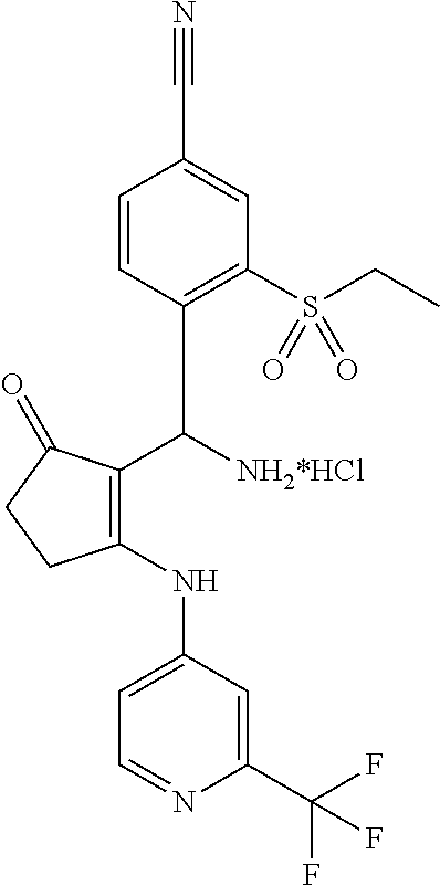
C1=CC(C(C2=C(NC3=CC=NC(C(F)(F)F)=C3)CCC2=O)[NH2*HCl])=C(S(CC)(=O)=O)C=C1C#N
